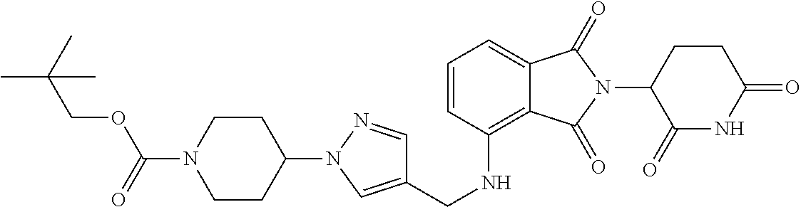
C1=C2C(=C(NCC3=CN(C4CCN(C(OCC(C)(C)C)=O)CC4)N=C3)C=C1)C(=O)N(C1C(=O)NC(=O)CC1)C2=O
